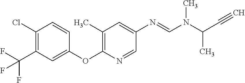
C1=CC(Cl)=C(C(F)(F)F)C=C1OC1=C(C)C=C(N=CN(C)C(C#C)C)C=N1
